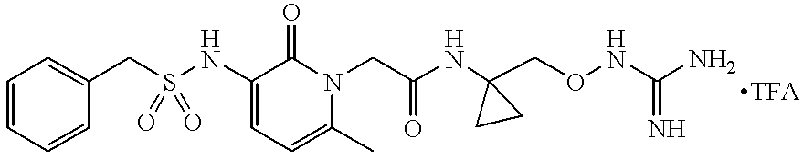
C1=CC=CC(CS(NC2=CC=C(C)N(CC(NC3(CONC(N)=N)CC3)=O)C2=O)(=O)=O)=C1
